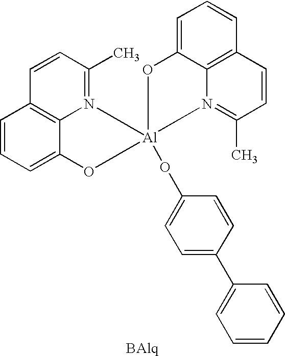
C1=CC=C2C3=C1C=CC(C)=N3[Al]1(OC3=CC=C(C4=CC=CC=C4)C=C3)(OC3=CC=CC4=C3N1=C(C)C=C4)O2
